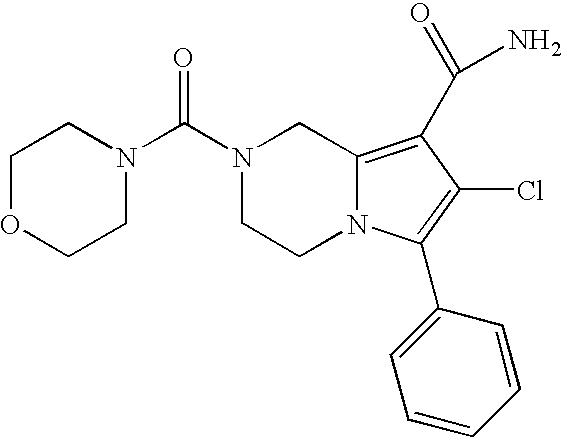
N1(C(N2CCOCC2)=O)CCN2C(=C(C(N)=O)C(Cl)=C2C2=CC=CC=C2)C1
